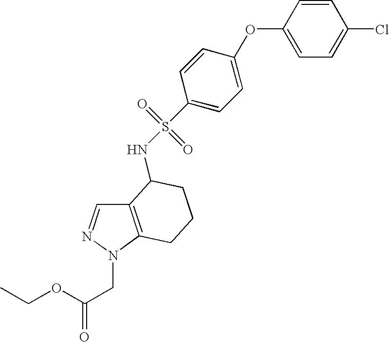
C1=CC(OC2=CC=C(S(=O)(=O)NC3C4=C(N(CC(=O)OCC)N=C4)CCC3)C=C2)=CC=C1Cl
